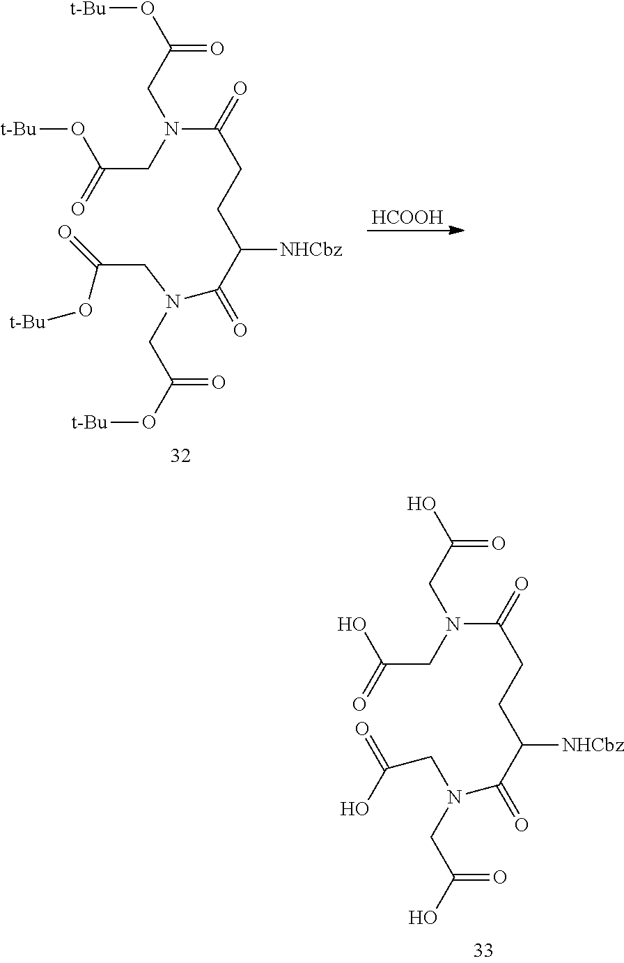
N(C(CCC(C(=O)N(CC(O)=O)CC(O)=O)[NHCbz])=O)(CC(=O)O)CC(O)=O.N(C(CCC(C(=O)N(CC(O[t-Bu])=O)CC(=O)O[t-Bu])[NHCbz])=O)(CC(=O)O[t-Bu])CC(O[t-Bu])=O.[HCOOH]
